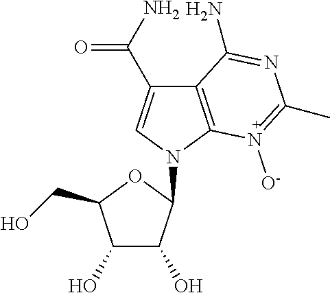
C12=C(N(C3C(O)C(O)C(CO)O3)C=C1C(N)=O)N([O-])=C(C)N=C2N
